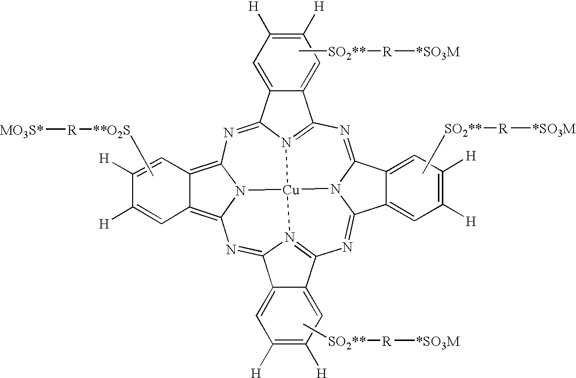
N1=C2N3C(=NC4=N5C(=NC6=C7C(=C8N6[Cu]35N3=C1C1=CC([H])=C([H])C=C1C3=N8)C=C([H])C([H])=C7)C1=CC([H])=C([H])C=C41)C1=CC([H])=C([H])C=C21.C[**O2S][R][MO3S*].C[SO2**][R][*SO3M].C[SO2**][R][*SO3M].C[SO2**][R][*SO3M]
